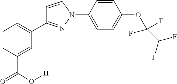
C1=CC(C(=O)O[H])=CC(C2=NN(C3=CC=C(OC(C(F)F)(F)F)C=C3)C=C2)=C1
